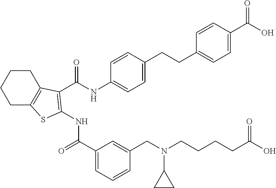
C1CC2=C(CC1)SC(NC(=O)C1=CC=CC(CN(C3CC3)CCCCC(O)=O)=C1)=C2C(NC1=CC=C(CCC2=CC=C(C(O)=O)C=C2)C=C1)=O
